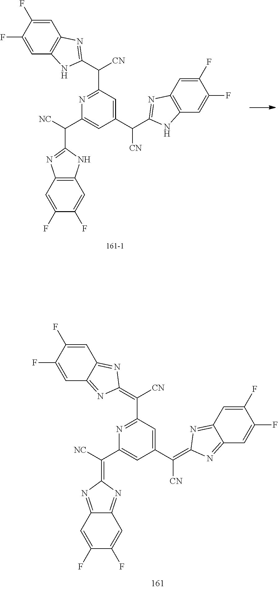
C1(C(=C2N=C3C(=N2)C=C(F)C(F)=C3)[CN])=CC(C(=C2N=C3C(=N2)C=C(F)C(F)=C3)[CN])=NC(C([NC])=C2N=C3C(=N2)C=C(F)C(F)=C3)=C1.C1(C(C2=NC3=C(N2)C=C(F)C(F)=C3)[CN])=CC(C(C2=NC3=C(N2)C=C(F)C(F)=C3)[CN])=NC(C([NC])C2=NC3=C(N2)C=C(F)C(F)=C3)=C1
